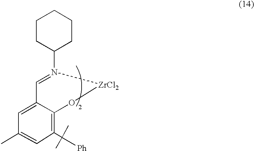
C12=C(C([Ph])(C)C)C=C(C)C=C1C=N(C1CCCCC1)[ZrCl2]O2
